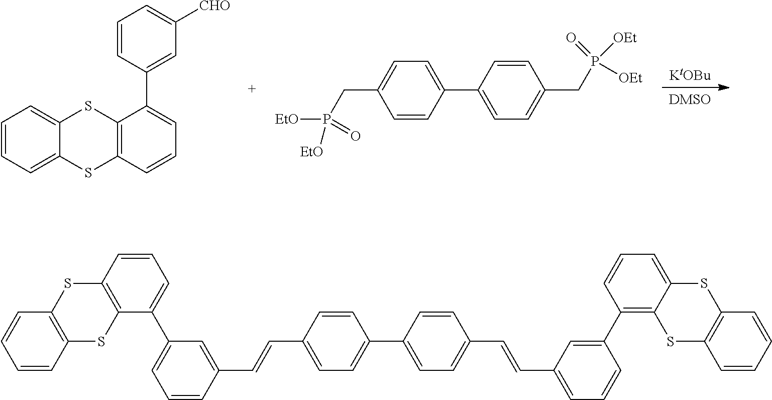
C12=CC=CC=C1SC1=C(S2)C(C2=CC([CHO])=CC=C2)=CC=C1.C1(C2=CC=C(CP([OEt])([OEt])=O)C=C2)=CC=C(CP([EtO])([EtO])=O)C=C1.C12=C(C=CC=C1)SC1=C(S2)C(C2=CC=CC(C=CC3=CC=C(C4=CC=C(C=CC5=CC=CC(C6=C7C(=CC=C6)SC6=C(S7)C=CC=C6)=C5)C=C4)C=C3)=C2)=CC=C1
